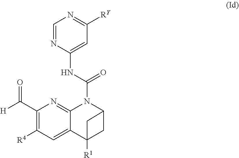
C1=NC(NC(=O)N2C3=NC(C([H])=O)=C([R4])C=C3C3([R1])CC2C3)=CC([RY])=N1
